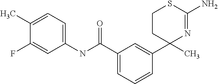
C1(C(NC2=CC=C(C)C(F)=C2)=O)=CC=CC(C2(C)N=C(N)SCC2)=C1
